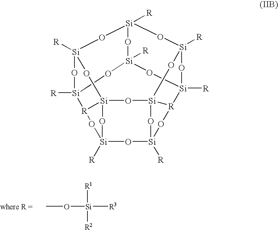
CO[Si]([R3])([R1])[R2].O1[Si]23O[Si]4([R])O[Si]5([R])O[Si]16[R](O5)[Si]1([R])O[Si]([R])(O6)O[Si]5([R])O[Si]([R])(O[Si]([R])([R]2O4)O[Si]([R])(O5)O1)O3
